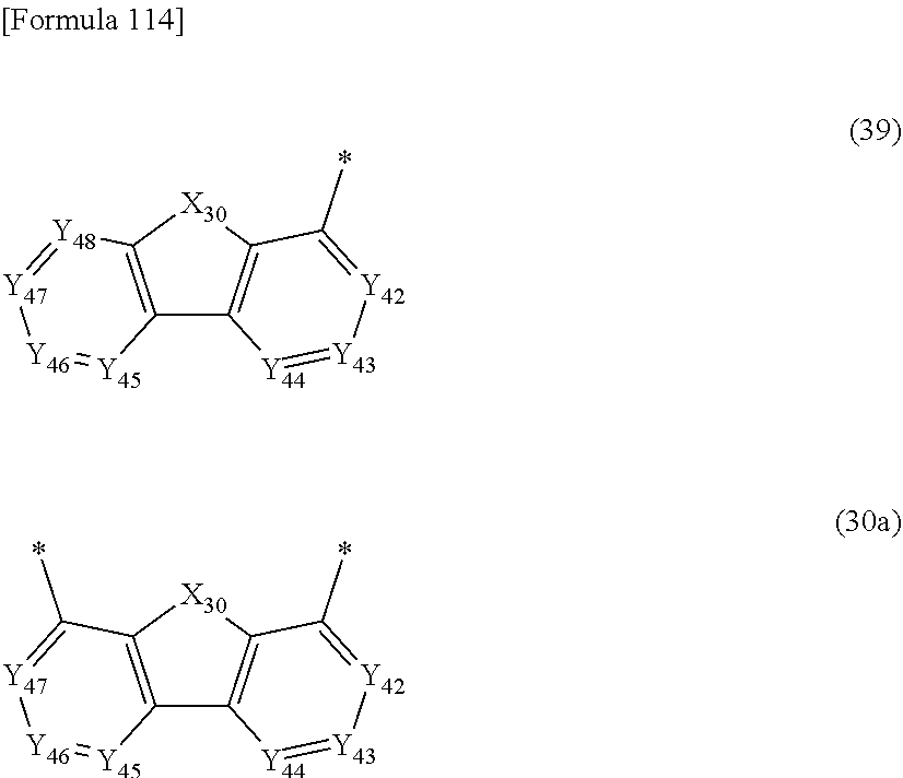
C12=C([X30]C3=C1[Y44]=[Y43][Y42]=C3*)[Y48]=[Y47][Y46]=[Y45]2.C12=C([X30]C3=C1[Y44]=[Y43][Y42]=C3*)C(*)=[Y47][Y46]=[Y45]2
